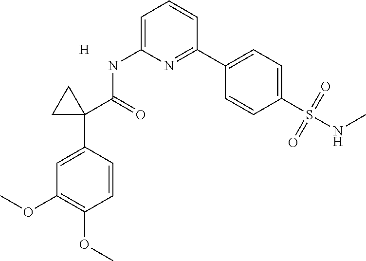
C1=C(C2(C(=O)NC3=CC=CC(C4=CC=C(S(NC)(=O)=O)C=C4)=N3)CC2)C=CC(OC)=C1OC.[H]
